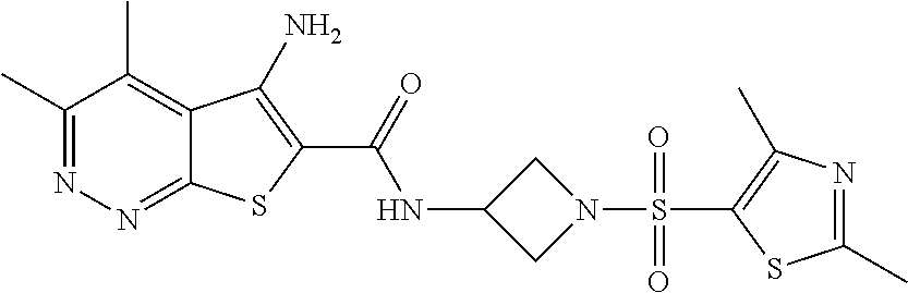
C1(C)=NN=C2C(=C1C)C(N)=C(C(=O)NC1CN(S(C3=C(C)N=C(C)S3)(=O)=O)C1)S2
